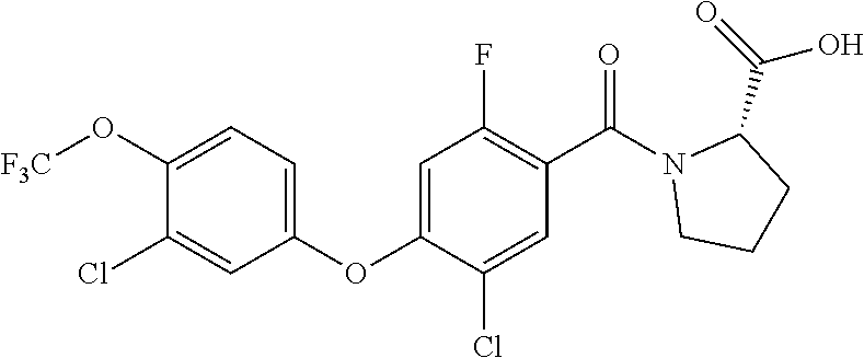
C1(OC2=CC(F)=C(C(=O)N3CCCC3C(=O)O)C=C2Cl)=CC=C(O[F3C])C(Cl)=C1
